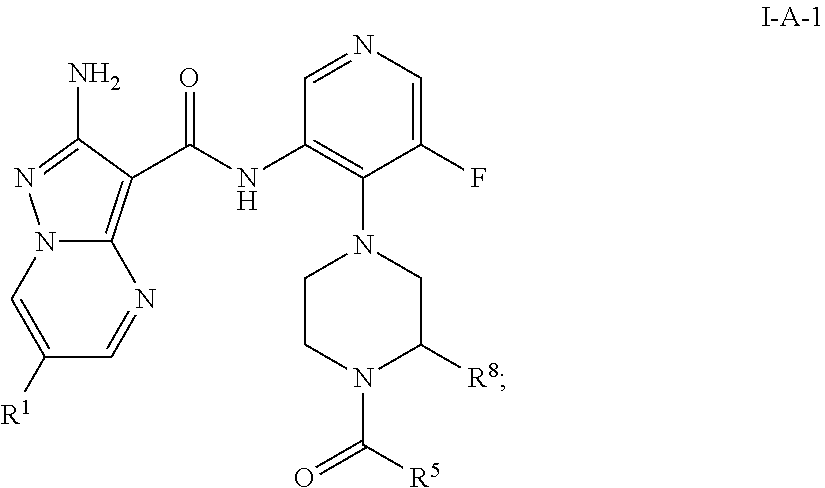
C1=NC=C(F)C(N2CCN(C([R5])=O)C([R8])C2)=C1NC(=O)C1=C2N(C=C([R1])C=N2)N=C1N
